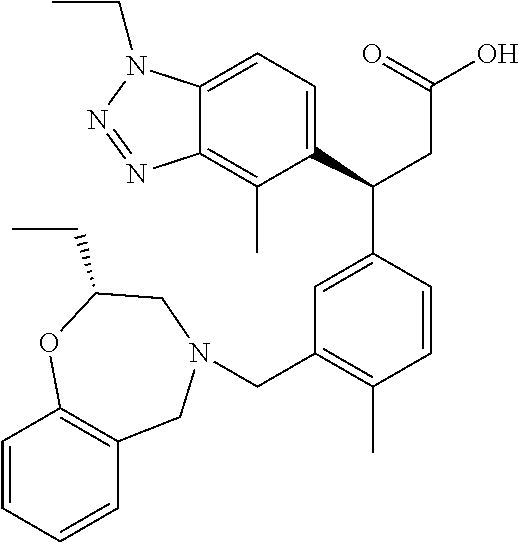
CC1=C2N=NN(CC)C2=CC=C1C(C1=CC(CN2CC3=C(C=CC=C3)OC(CC)C2)=C(C)C=C1)CC(O)=O
